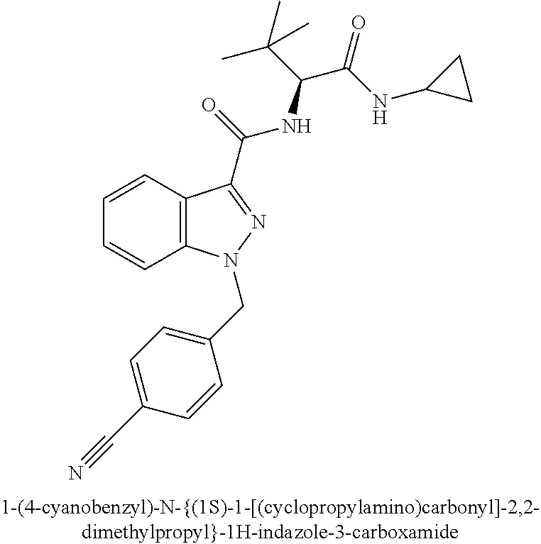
C1=CC2=C(C=C1)N(CC1=CC=C(C#N)C=C1)N=C2C(NC(C(C)(C)C)C(=O)NC1CC1)=O
